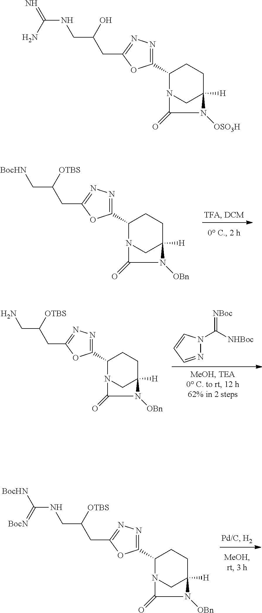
C1(C2=NN=C(CC(CNC(=N)N)O)O2)N2CC([H])(CC1)N([OSO3H])C2=O.C1(C2=NN=C(CC(C[BocHN])[OTBS])O2)N2CC([H])(CC1)N([OBn])C2=O.[NHBoc]C(N1N=CC=C1)=[NBoc].C1(C2=NN=C(CC(CN)[OTBS])O2)N2CC([H])(CC1)N([OBn])C2=O.C1(C2=NN=C(CC(CNC([BocHN])=[BocN])[OTBS])O2)N2CC([H])(CC1)N([OBn])C2=O
